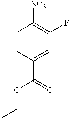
C1=CC(C(OCC)=O)=CC(F)=C1[NO2]
